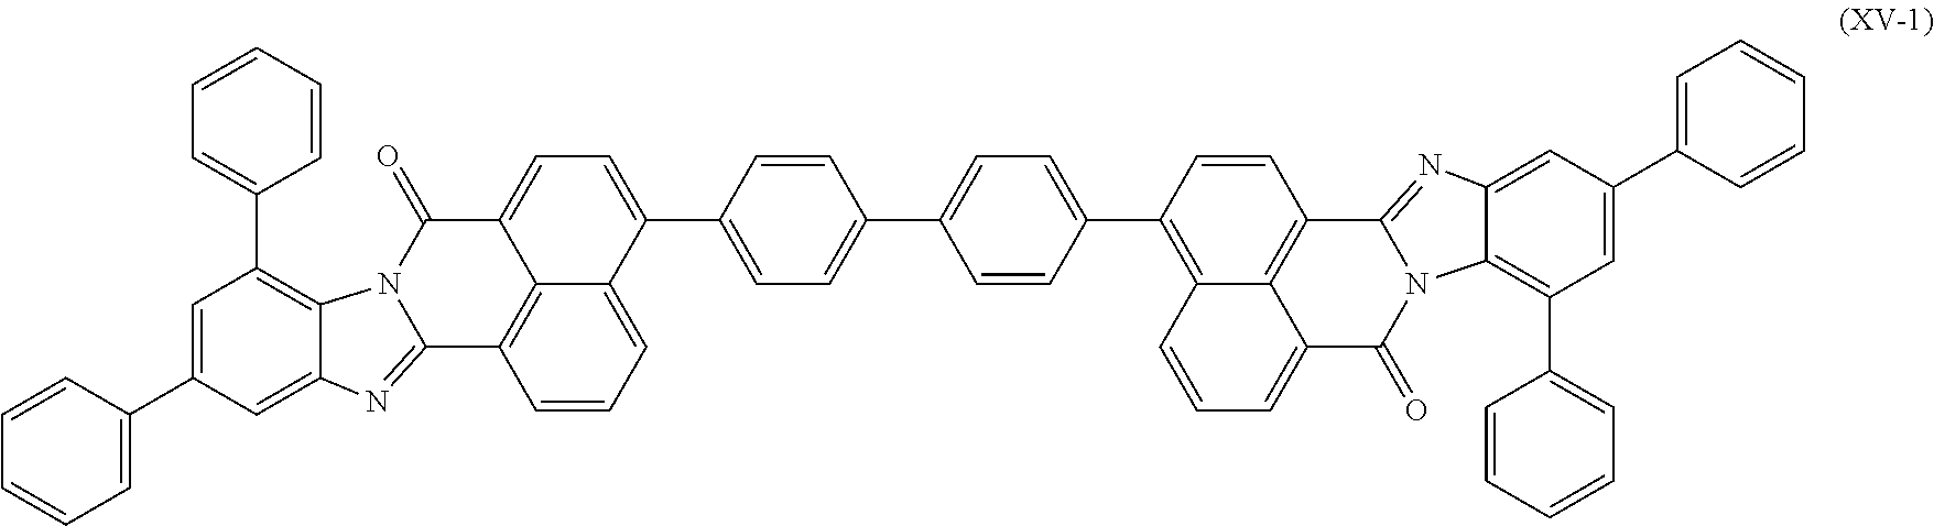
C12=C(C3=CC=C(C4=CC=C(C5=CC=C6C7=C(C=CC=C57)C5=NC7=CC(C8=CC=CC=C8)=CC(C8=CC=CC=C8)=C7N5C6=O)C=C4)C=C3)C=CC3=C1C(=CC=C2)C(=O)N1C3=NC2=CC(C3=CC=CC=C3)=CC(C3=CC=CC=C3)=C12
